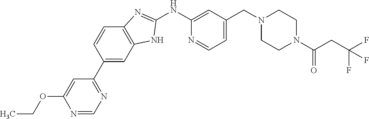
N1=CN=C(C2=CC3=C(C=C2)N=C(NC2=CC(CN4CCN(C(CC(F)(F)F)=O)CC4)=CC=N2)N3)C=C1OCC
